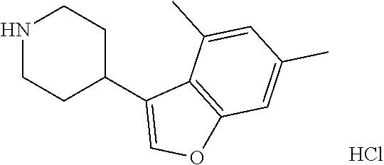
N1CCC(C2=COC3=C2C(C)=CC(C)=C3)CC1.Cl
